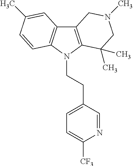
C12=C(N(CCC3=CC=C([CF3])N=C3)C3=C1C=C(C)C=C3)C(C)(C)CN(C)C2
